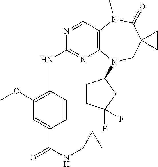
N1=CC2=C(N=C1NC1=C(OC)C=C(C(NC3CC3)=O)C=C1)N(C1CCC(F)(F)C1)CC1(C(=O)N2C)CC1
